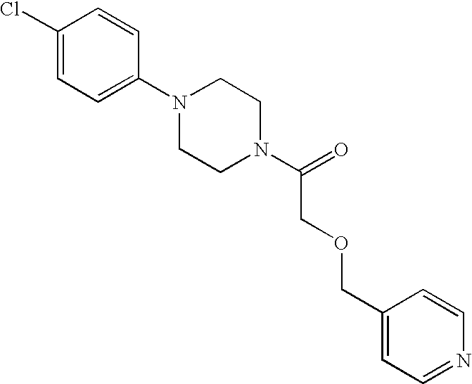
C1(Cl)=CC=C(N2CCN(C(=O)COCC3=CC=NC=C3)CC2)C=C1
